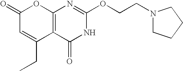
C12=C(C(=O)NC(OCCN3CCCC3)=N1)C(CC)=CC(=O)O2
